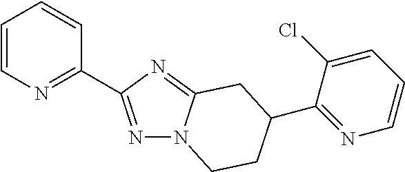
C1=CN=C(C2=NN3C(=N2)CC(C2=NC=CC=C2Cl)CC3)C=C1
